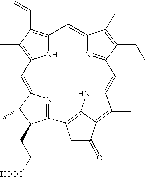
N1C2=C(C)C(C=C)=C1C=C1N=C(C=C3C(C)=C4C(=O)CC(=C4N3)C3=NC(=C2)C(C)C3CC[HOOC])C(CC)=C1C
